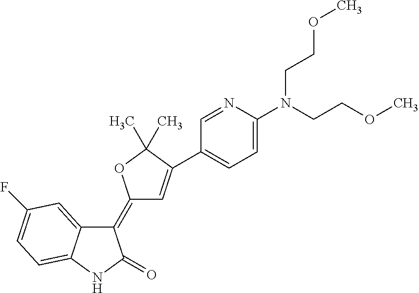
C1(=C2C=C(C3=CC=C(N(CCOC)CCOC)N=C3)C(C)(C)O2)C2=CC(F)=CC=C2NC1=O
